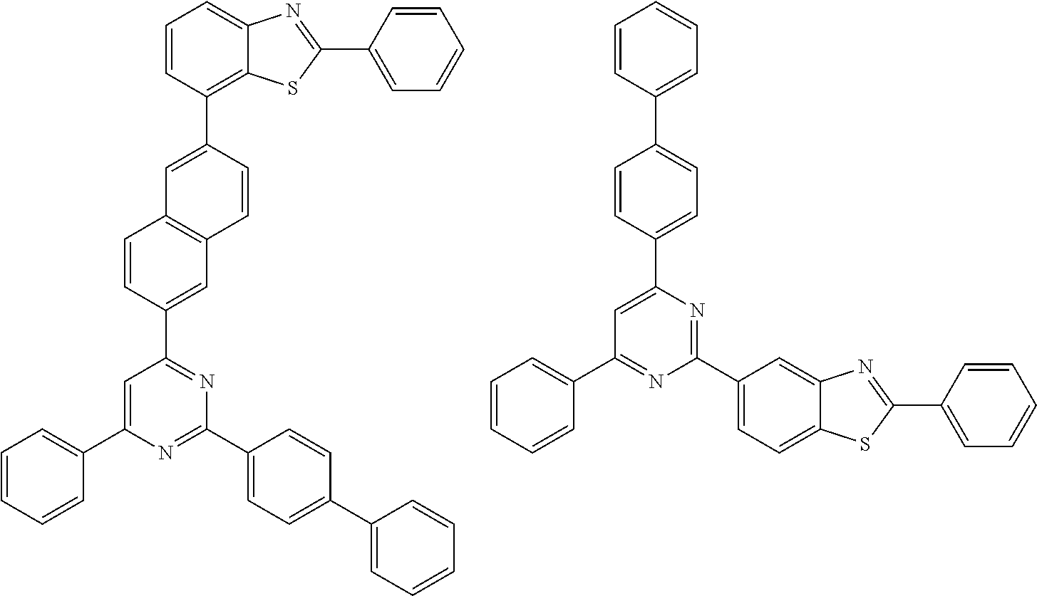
C1=CC(C2=CC3=C(C=C2)C=C(C2=NC(C4=CC=C(C5=CC=CC=C5)C=C4)=NC(C4=CC=CC=C4)=C2)C=C3)=C2C(=C1)N=C(C1=CC=CC=C1)S2.C1(C2=NC(C3=CC=C(C4=CC=CC=C4)C=C3)=CC(C3=CC=CC=C3)=N2)=CC=C2C(=C1)N=C(C1=CC=CC=C1)S2
